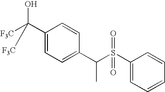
C1(C(O)([F3C])[F3C])=CC=C(C(S(C2=CC=CC=C2)(=O)=O)C)C=C1
